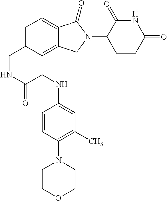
C1=C(CNC(=O)CNC2=CC(C)=C(N3CCOCC3)C=C2)C=C2C(=C1)C(=O)N(C1CCC(=O)NC1=O)C2
